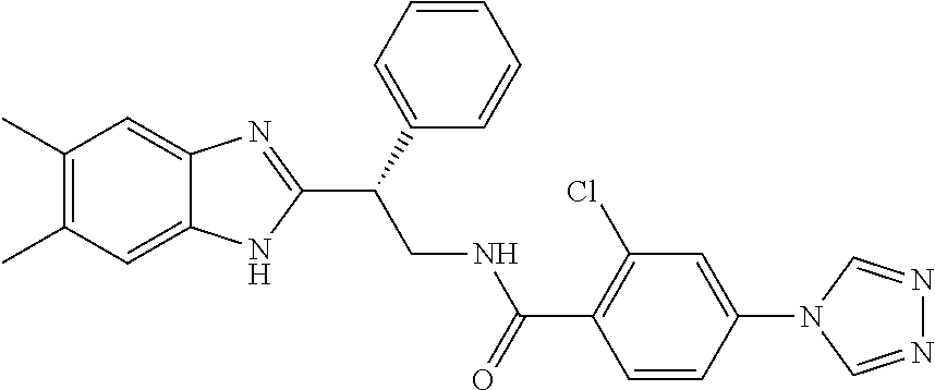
C1(C)=C(C)C=C2C(=C1)N=C(C(CNC(C1=C(Cl)C=C(N3C=NN=C3)C=C1)=O)C1=CC=CC=C1)N2
